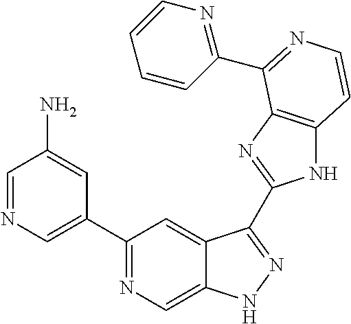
C1=NC=C(C2=NC=C3C(=C2)C(C2=NC4=C(N2)C=CN=C4C2=NC=CC=C2)=NN3)C=C1N
